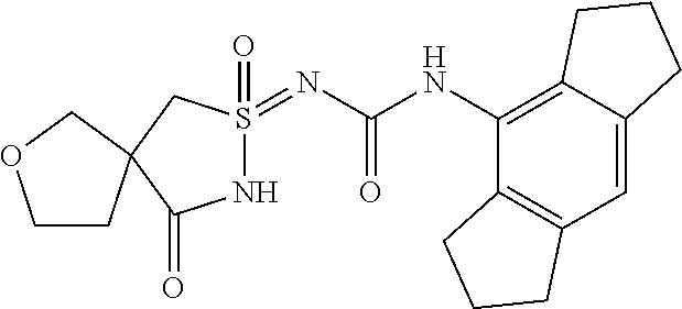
C12=C(C=C3C(=C1NC(=O)N=S1(=O)NC(=O)C4(C1)CCOC4)CCC3)CCC2
